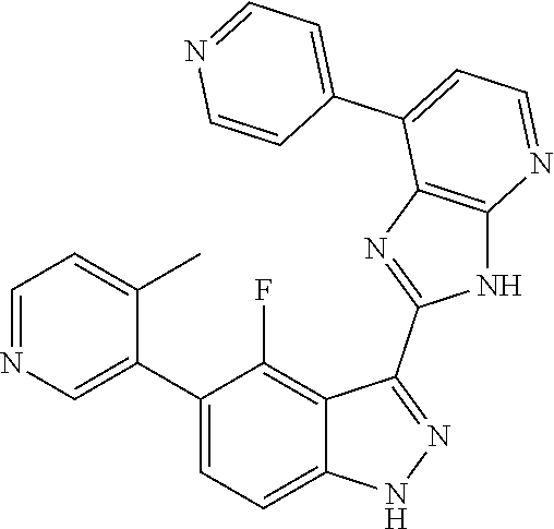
C1=NC=C(C2=CC=C3C(=C2F)C(C2=NC4=C(N2)N=CC=C4C2=CC=NC=C2)=NN3)C(C)=C1
